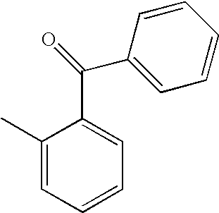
C1(C)=CC=CC=C1C(C1=CC=CC=C1)=O
